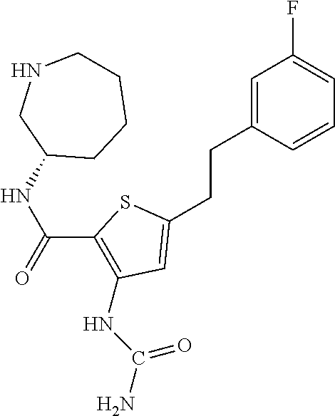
C1=C(CCC2=CC(NC(N)=O)=C(C(=O)NC3CCCCNC3)S2)C=CC=C1F
